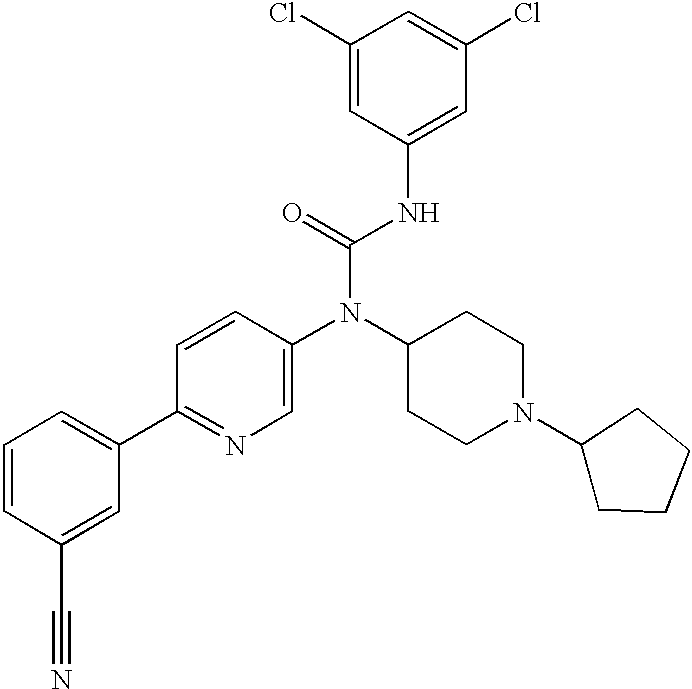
C1=CC(C#N)=CC(C2=NC=C(N(C3CCN(C4CCCC4)CC3)C(=O)NC3=CC(Cl)=CC(Cl)=C3)C=C2)=C1
